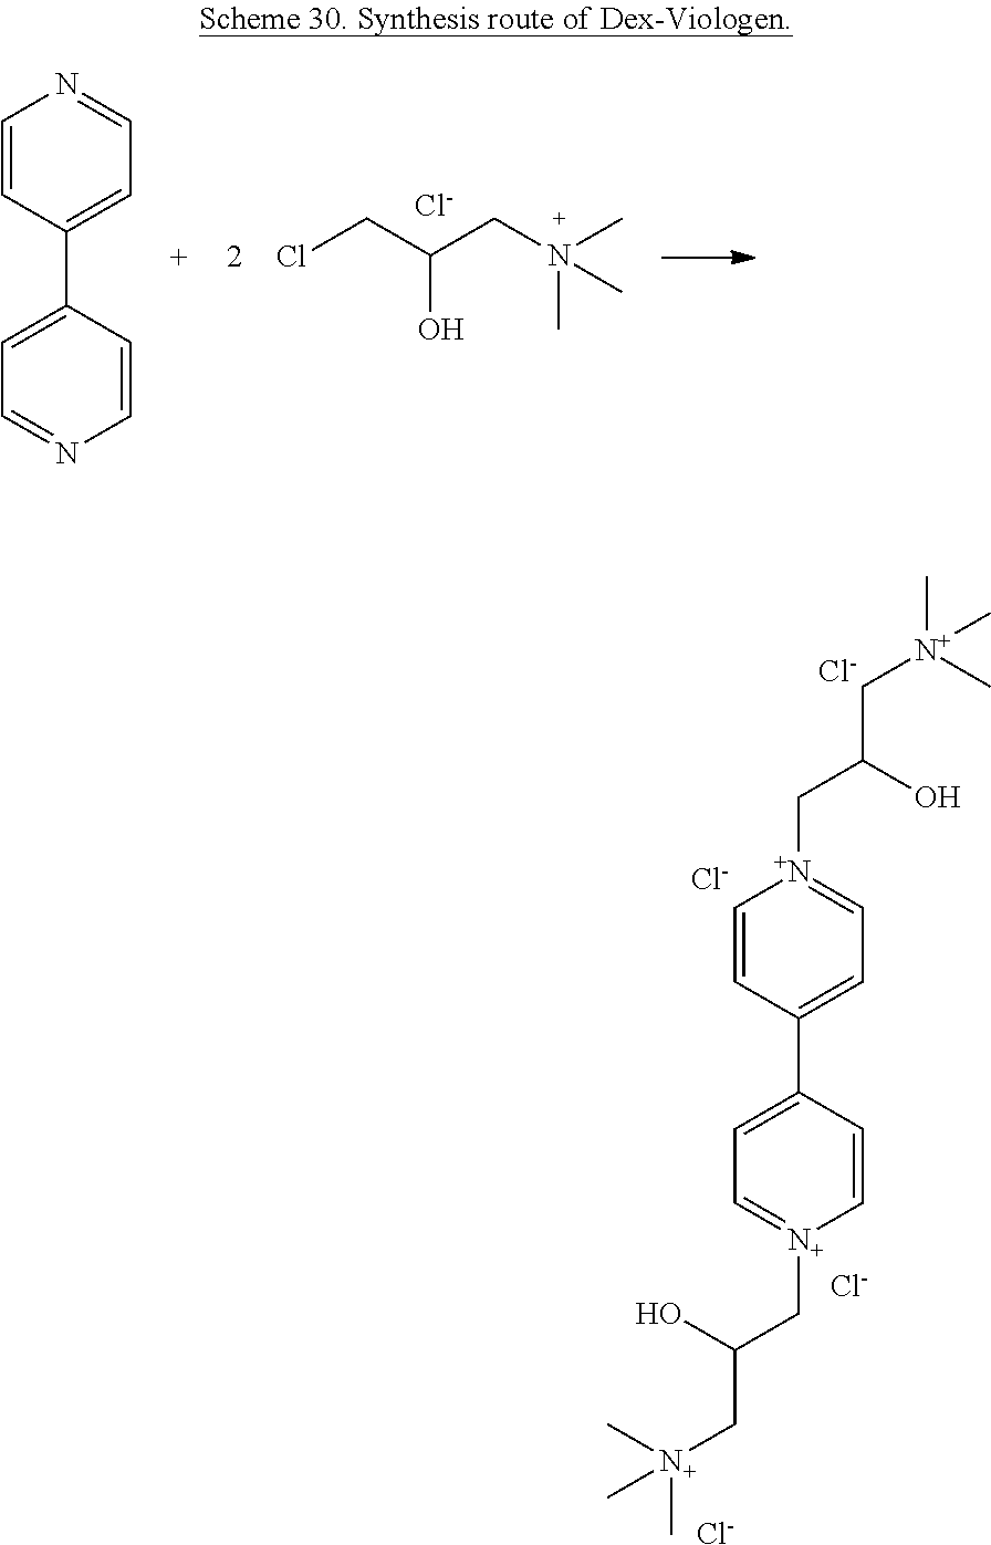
C(C(C[N+](C)(C)C)O)[N+]1=CC=C(C2=CC=[N+](CC(C[N+](C)(C)C)O)C=C2)C=C1.[Cl-].[Cl-].[Cl-].[Cl-].ClCC(CN(C)(C)C)O.[Cl-].C1=CC(C2=CC=NC=C2)=CC=N1
